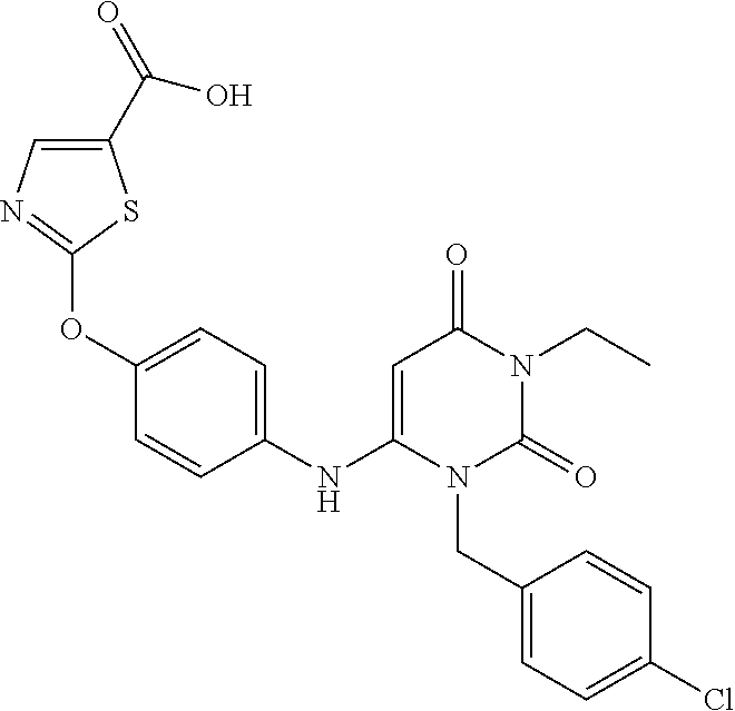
O(C1=CC=C(NC2=CC(=O)N(CC)C(=O)N2CC2=CC=C(Cl)C=C2)C=C1)C1=NC=C(C(=O)O)S1
